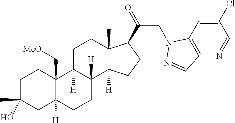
C1C(C)(O)CC2([H])C(C[MeO])(C1)C1([H])C([H])(CC2)C2([H])C(C)(CC1)C(C(=O)CN1C3=C(N=CC(Cl)=C3)C=N1)CC2
